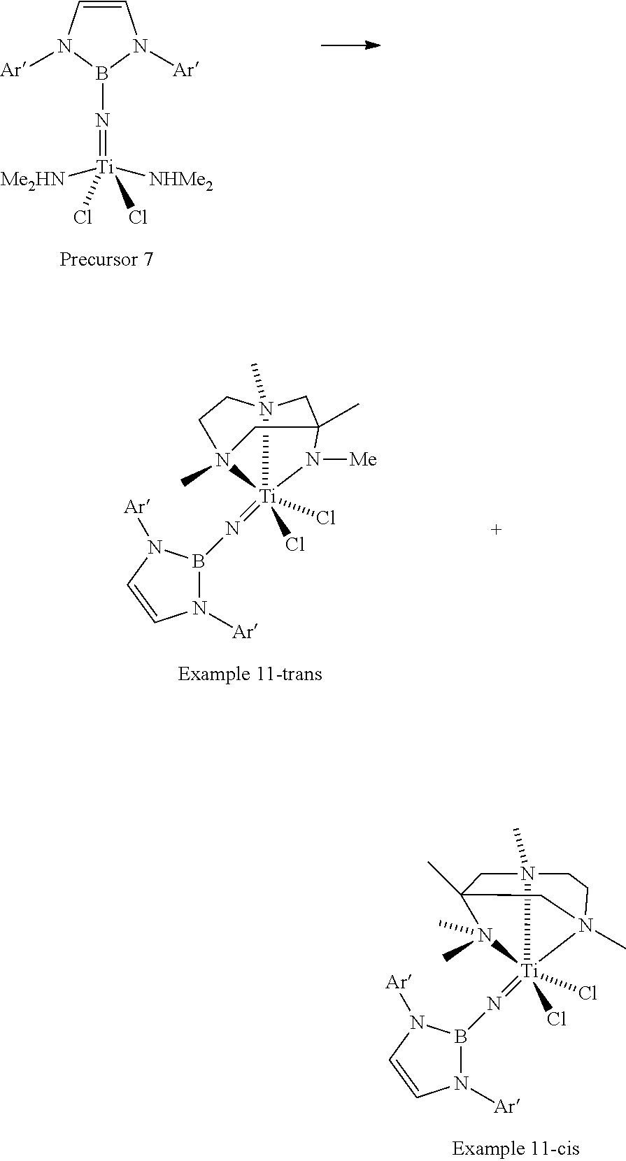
C1=CN([Ar])B(N=[Ti]([NHMe2])([Me2HN])(Cl)Cl)N1[Ar].N1([Ar])B(N=[Ti]23(Cl)(Cl)N4(C)CCN2(C)CC(C)(N3[Me])C4)N([Ar])C=C1.N1([Ar])B(N=[Ti]23(Cl)(Cl)N(C)(C)C4(C)CN2(C)CCN3(C)C4)N([Ar])C=C1
